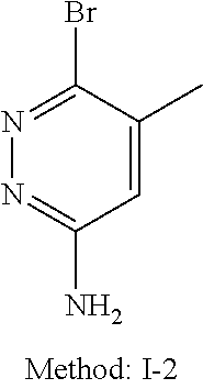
C1=C(C)C(Br)=NN=C1N
